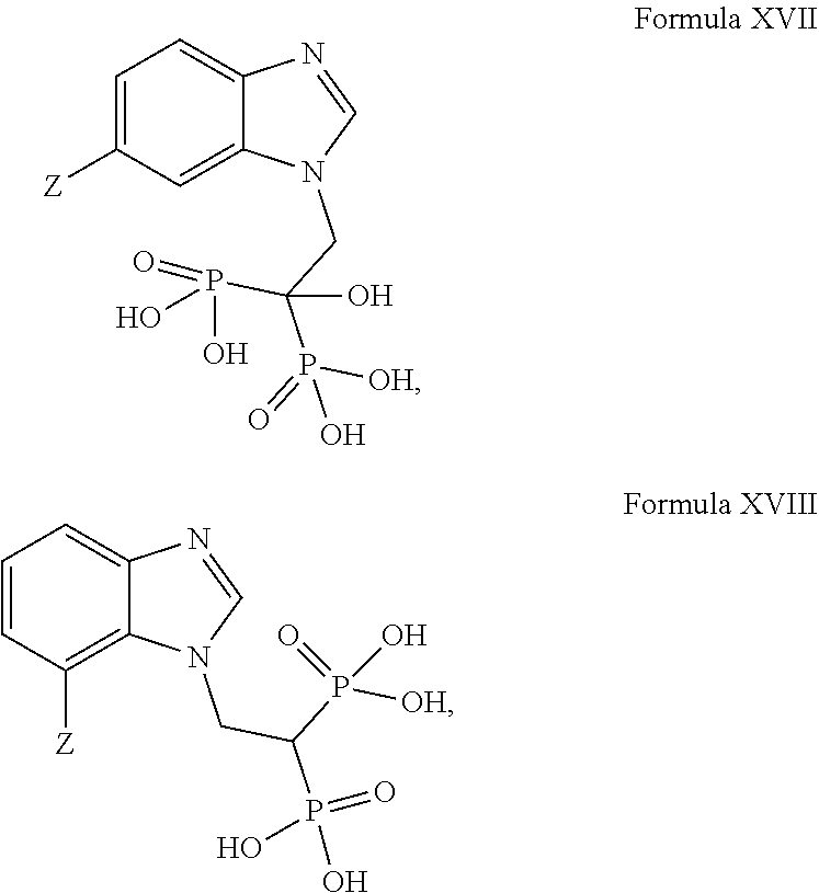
C1=C([Z])C=C2C(=C1)N=CN2CC(P(=O)([OH])O)(O)P(O)(=O)O.C1=CC([Z])=C2C(=C1)N=CN2CC(P(O)(=O)O)P(O)([OH])=O
